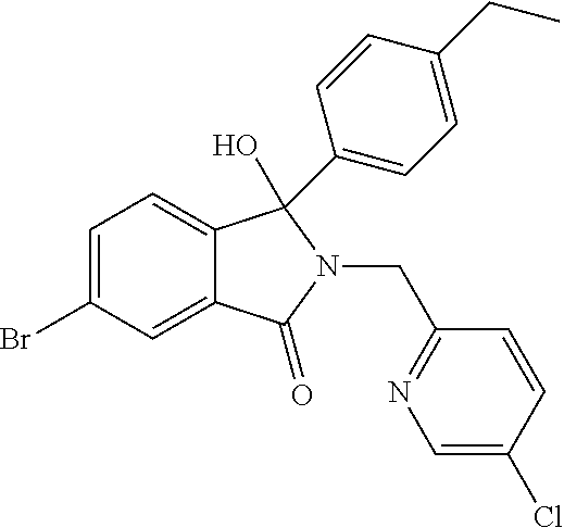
C1=C(Br)C=C2C(=C1)C(C1=CC=C(CC)C=C1)(O)N(CC1=NC=C(Cl)C=C1)C2=O
